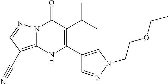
N12C(=C(C#N)C=N1)NC(C1=CN(CCOCC)N=C1)=C(C(C)C)C2=O
